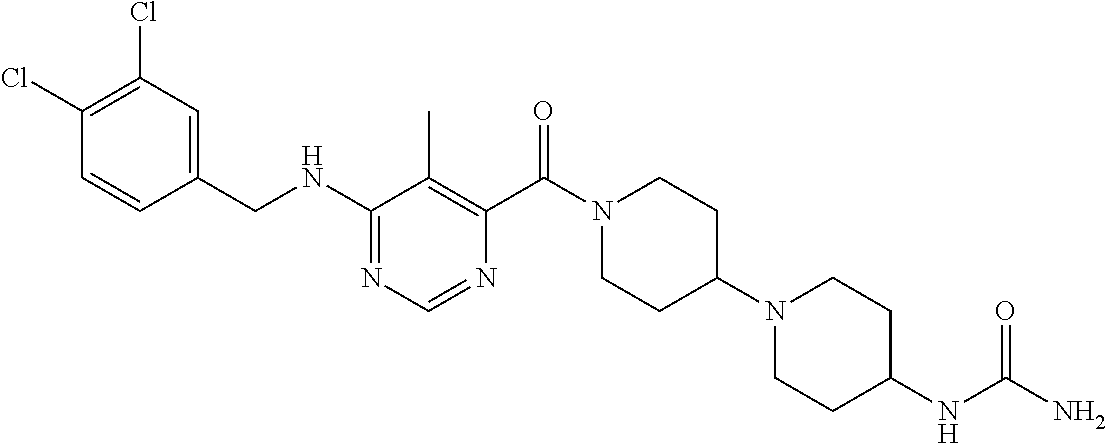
C1(NCC2=CC(Cl)=C(Cl)C=C2)=NC=NC(C(N2CCC(N3CCC(NC(N)=O)CC3)CC2)=O)=C1C
